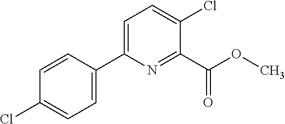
C1=C(C2=CC=C(Cl)C(C(OC)=O)=N2)C=CC(Cl)=C1
